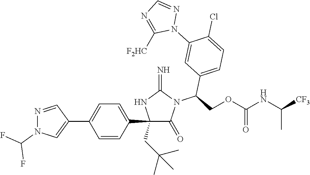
C1(C2=CC=C(C3=CN(C(F)F)N=C3)C=C2)(CC(C)(C)C)C(=O)N(C(COC(NC([CF3])C)=O)C2=CC=C(Cl)C(N3N=CN=C3[F2HC])=C2)C(=N)N1
